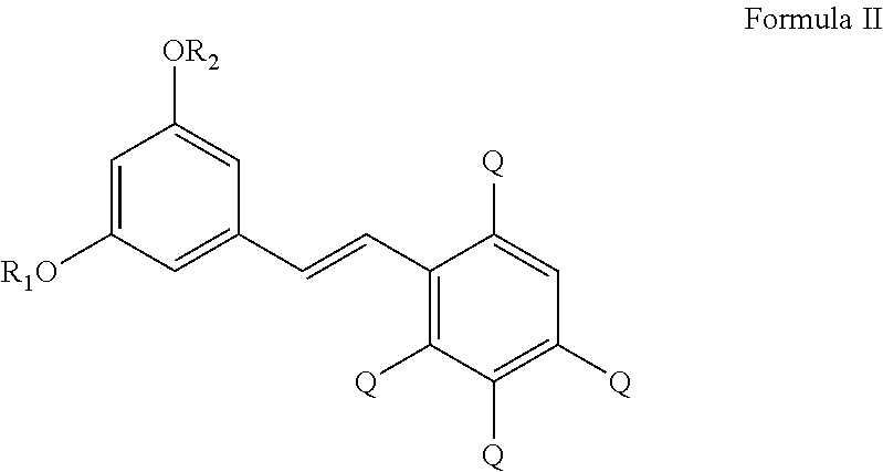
C1=C([R1O])C=C(C=CC2=C([Q])C([Q])=C([Q])C=C2[Q])C=C1[OR2]
